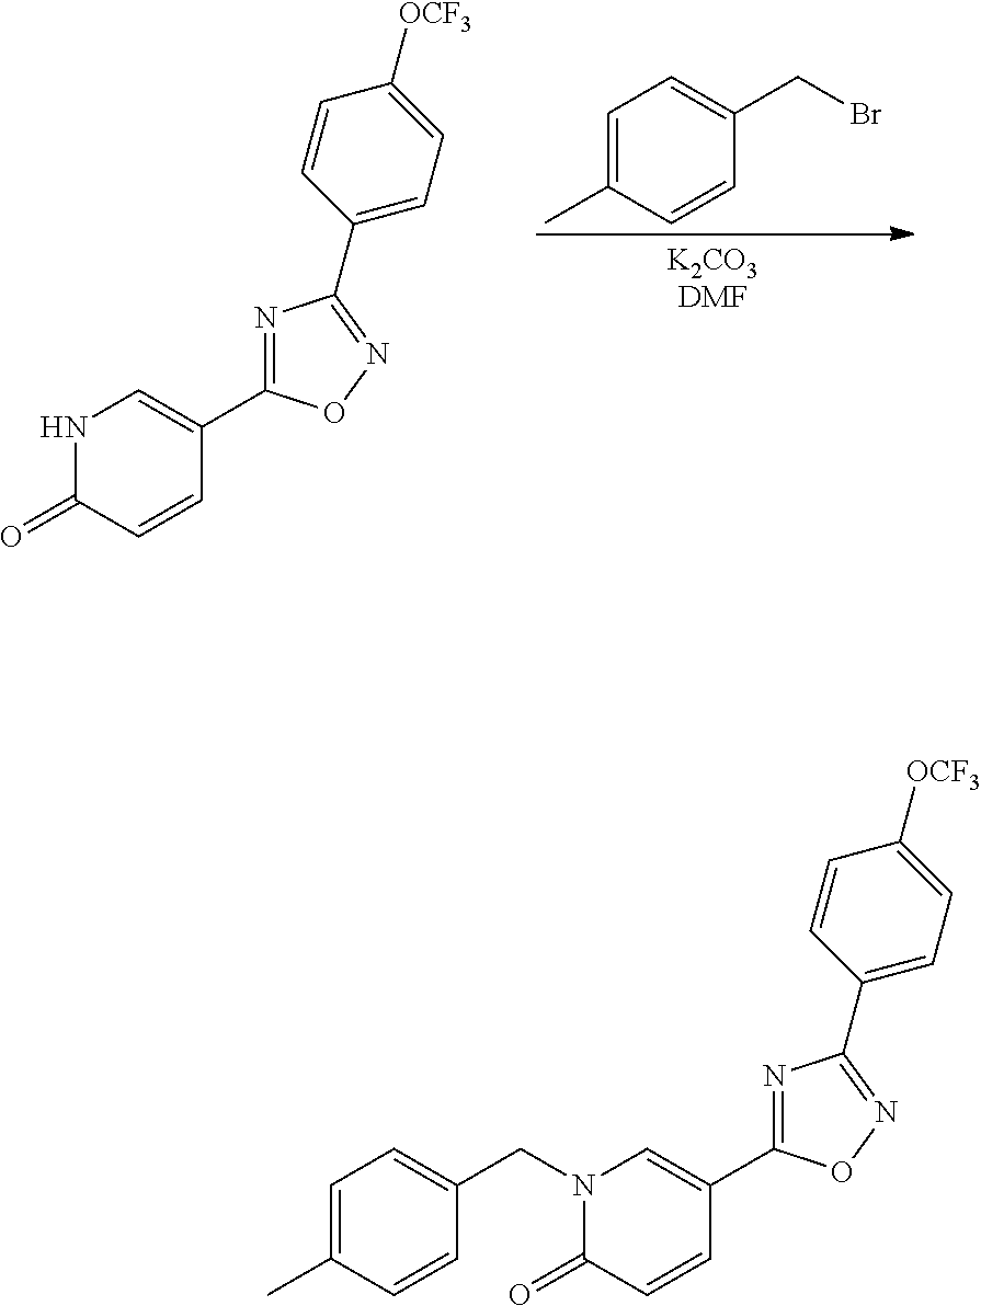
N1C(=O)C=CC(C2=NC(C3=CC=C([OCF3])C=C3)=NO2)=C1.C1=C(C)C=CC(CBr)=C1.C1=C(C)C=CC(CN2C(=O)C=CC(C3=NC(C4=CC=C([OCF3])C=C4)=NO3)=C2)=C1
